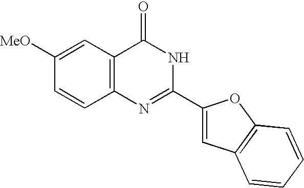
C1([MeO])=CC2=C(C=C1)N=C(C1=CC3=C(O1)C=CC=C3)NC2=O
